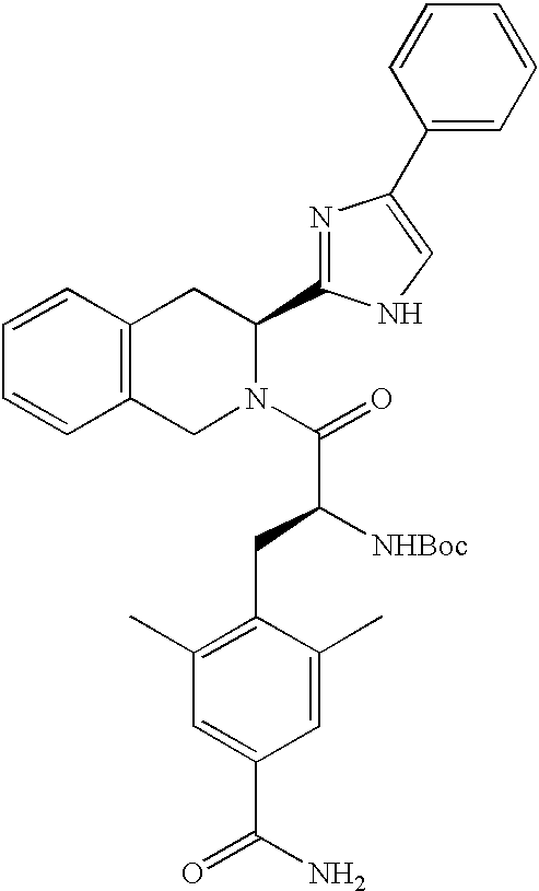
C1(C2=CNC(C3CC4=C(CN3C(=O)C([NHBoc])CC3=C(C)C=C(C(N)=O)C=C3C)C=CC=C4)=N2)=CC=CC=C1
